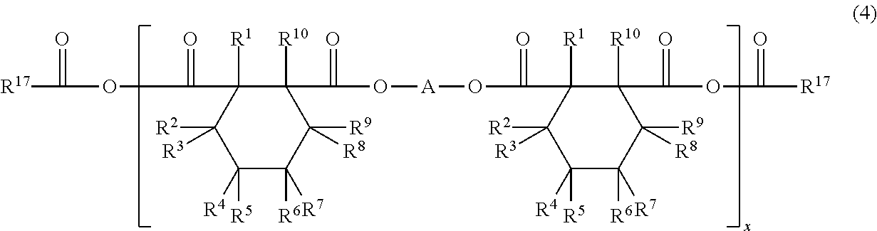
[R17]C(OC(C1([R1])C([R3])([R2])C([R4])([R5])C([R7])([R6])C([R9])([R8])C1([R10])C(=O)O[A]OC(=O)C1([R1])C([R3])([R2])C([R4])([R5])C([R7])([R6])C([R9])([R8])C1([R10])C(=O)OC(=O)[R17])=O)=O
